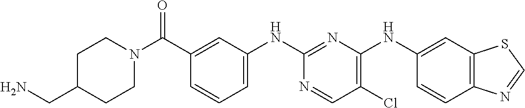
C12=C(C=CC(NC3=C(Cl)C=NC(NC4=CC=CC(C(=O)N5CCC(CN)CC5)=C4)=N3)=C1)N=CS2
